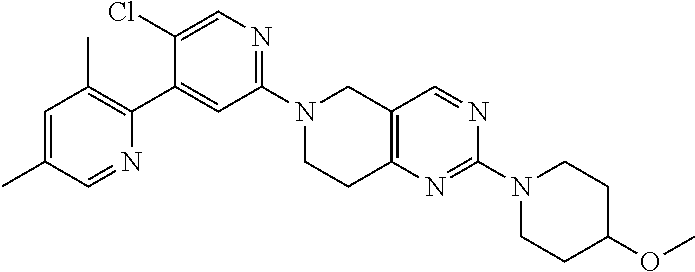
N1(C2=NC=C(Cl)C(C3=C(C)C=C(C)C=N3)=C2)CCC2=C(C1)C=NC(N1CCC(OC)CC1)=N2
